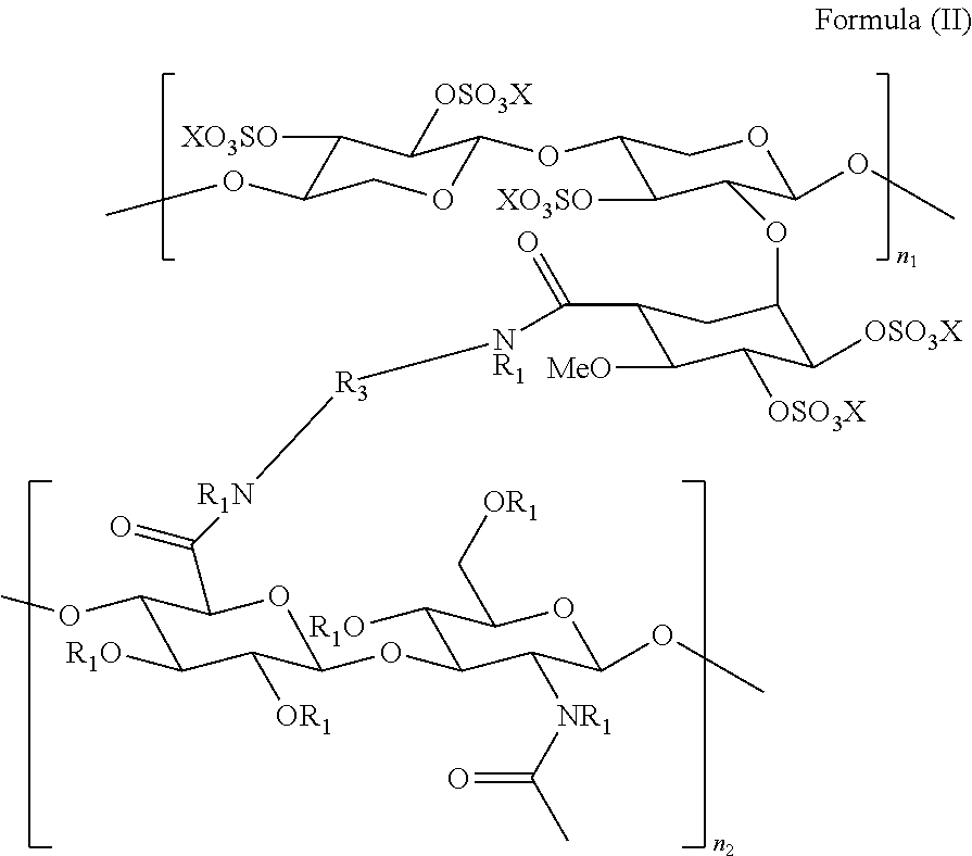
C1(OC2OCC(OC)C([XO3SO])C2[OSO3X])C([XO3SO])C(OC2C([OSO3X])C([OSO3X])C([MeO])C(C(=O)[NR1][R3][R1N]C(C3C(OC)C([R1O])C([OR1])C(OC4C([R1O])C(C[OR1])OC(OC)C4[NR1]C(C)=O)O3)=O)C2)C(OC)OC1
